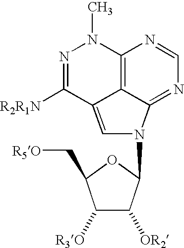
C12=C3C(=NC=N1)N(C1C([OR2])C([R3O])C(C[R5O])O1)C=C3C([R2R1N])=NN2C
